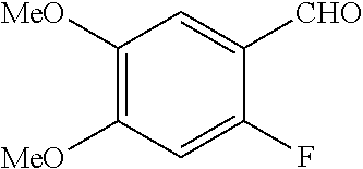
C1(F)=CC([MeO])=C([MeO])C=C1[CHO]
